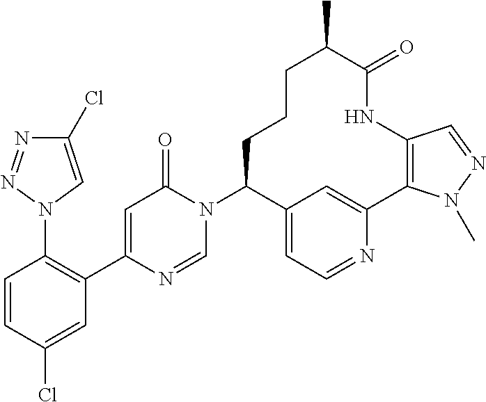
C1=CC(Cl)=CC(C2=CC(=O)N(C3C4=CC=NC(=C4)C4=C(C=NN4C)NC(=O)C(C)CCC3)C=N2)=C1N1C=C(Cl)N=N1
